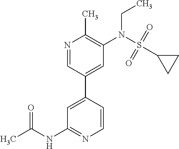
C1=C(C2=CC(N(S(C3CC3)(=O)=O)CC)=C(C)N=C2)C=CN=C1NC(C)=O
